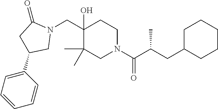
C(C1(O)C(C)(C)CN(C(C(CC2CCCCC2)C)=O)CC1)N1C(=O)CC(C2=CC=CC=C2)C1
